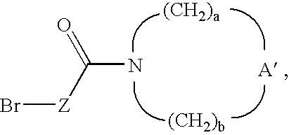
Br[Z]C(N)=O
